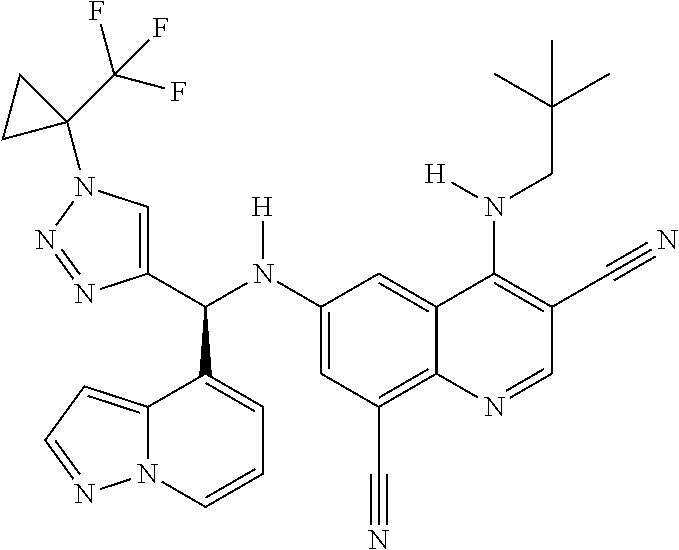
C1(N(C(C2=CN(C3(C(F)(F)F)CC3)N=N2)C2=CC=CN3C2=CC=N3)[H])=CC(C#N)=C2C(=C1)C(N(CC(C)(C)C)[H])=C(C#N)C=N2
